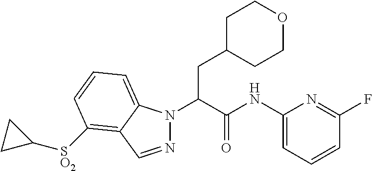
N1(C(C(NC2=CC=CC(F)=N2)=O)CC2CCOCC2)N=CC2=C([SO2]C3CC3)C=CC=C12
